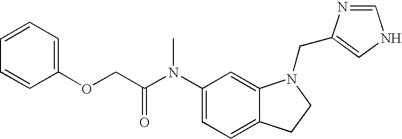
C1(N(C(COC2=CC=CC=C2)=O)C)=CC=C2C(=C1)N(CC1=CNC=N1)CC2
